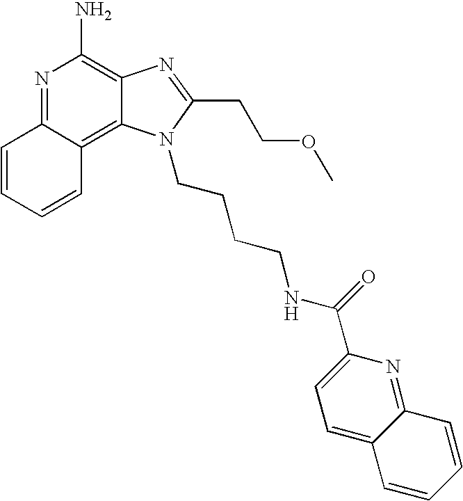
N1=C2C(=C3C(=C1N)N=C(CCOC)N3CCCCNC(C1=CC=C3C(=N1)C=CC=C3)=O)C=CC=C2
